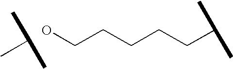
OCCCCCC(C)C.C(C)(C)C
